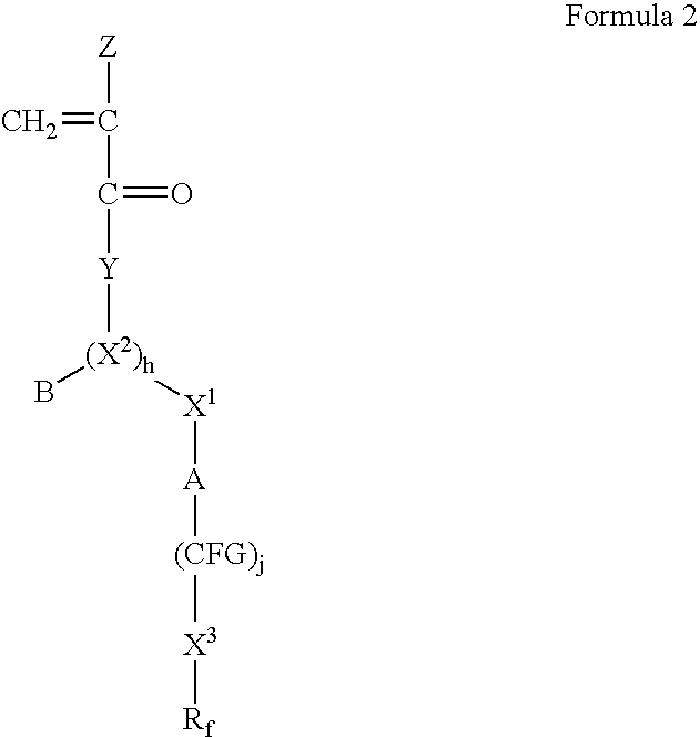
C=C([Z])C(=O)[Y][(X2)h](B)[X1][A][(CFG)j][X3][Rf]
